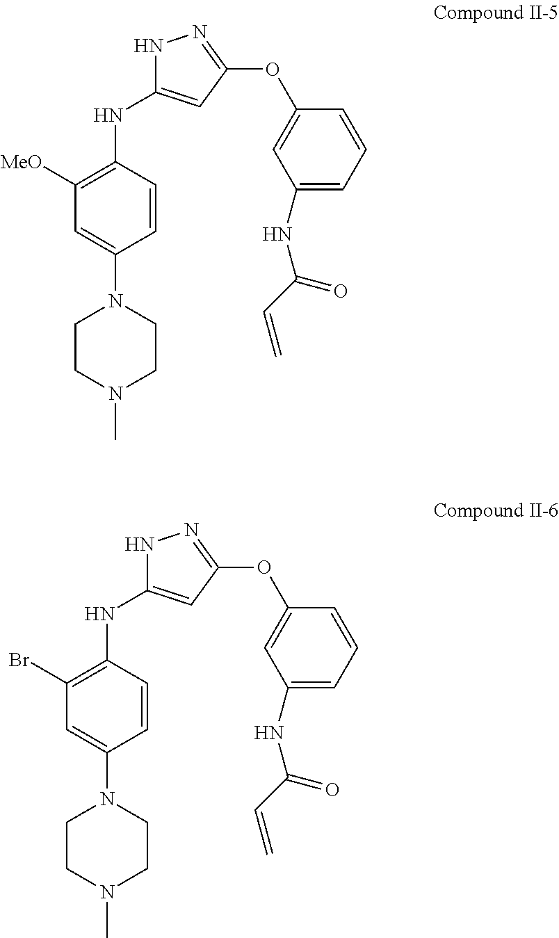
N1C(NC2=C([MeO])C=C(N3CCN(C)CC3)C=C2)=CC(OC2=CC(NC(C=C)=O)=CC=C2)=N1.N1C(NC2=C(Br)C=C(N3CCN(C)CC3)C=C2)=CC(OC2=CC(NC(C=C)=O)=CC=C2)=N1
